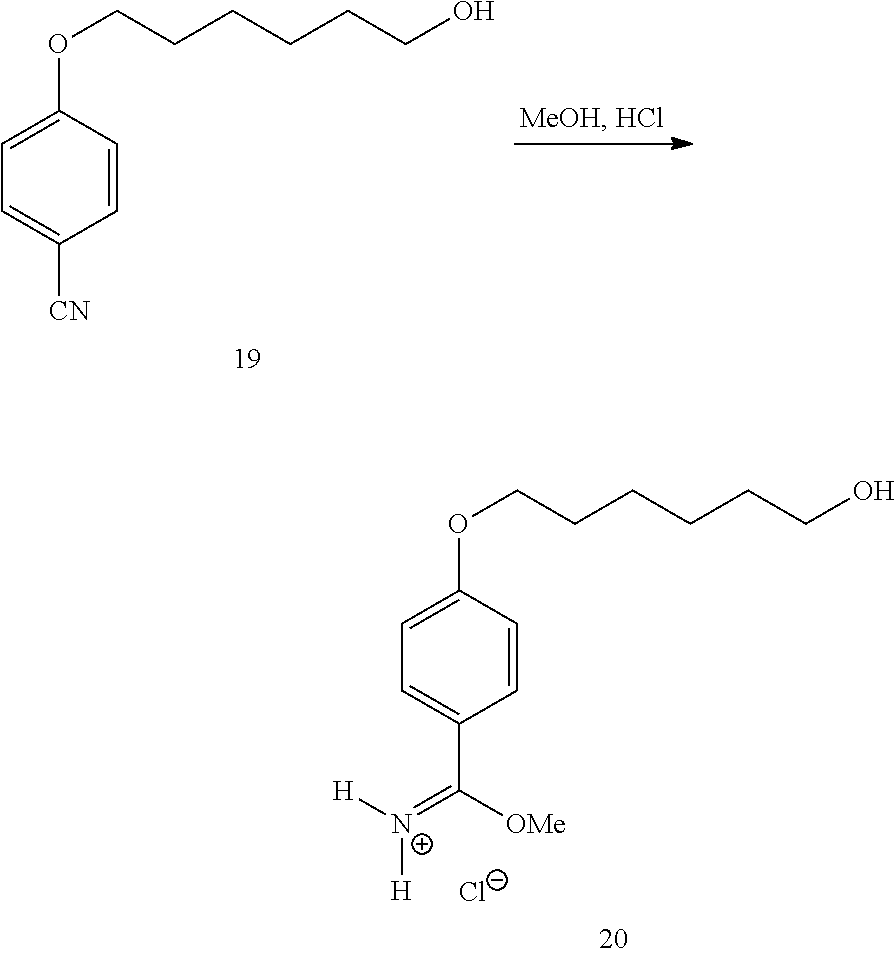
C1=C(OCCCCCCO)C=CC(C(=[N+]([H])[H])[OMe])=C1.[Cl-].C1=C(OCCCCCCO)C=CC([CN])=C1
